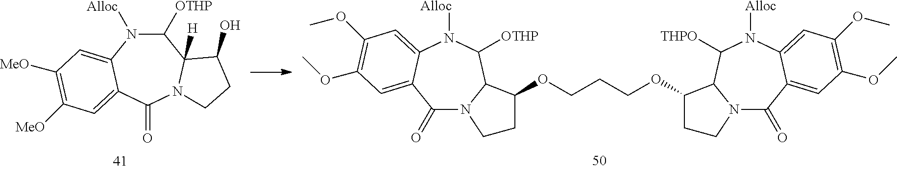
C1([OTHP])N([Alloc])C2=CC([MeO])=C([MeO])C=C2C(=O)N2C1([H])C(O)CC2.C1(=O)N2C(C([OTHP])N([Alloc])C3=CC(OC)=C(OC)C=C13)C(OCCCOC1C3N(C(=O)C4=CC(OC)=C(OC)C=C4N([Alloc])C3[THPO])CC1)CC2
